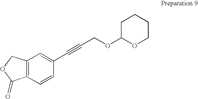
C12=C(C=CC(C#CCOC3CCCCO3)=C1)C(=O)OC2
